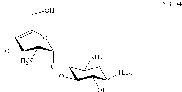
C1(OC2C(N)C(O)C=C(CO)O2)C(O)C(O)C([NH2])CC1N
